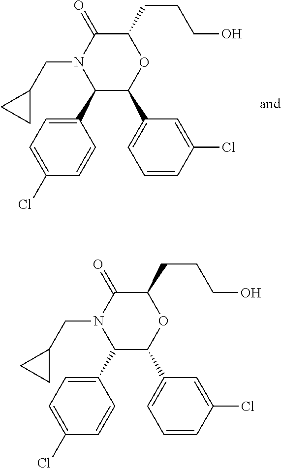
C1(C2=CC=C(Cl)C=C2)C(C2=CC=CC(Cl)=C2)OC(CCCO)C(=O)N1CC1CC1.C1(C2=CC=C(Cl)C=C2)C(C2=CC=CC(Cl)=C2)OC(CCCO)C(=O)N1CC1CC1
